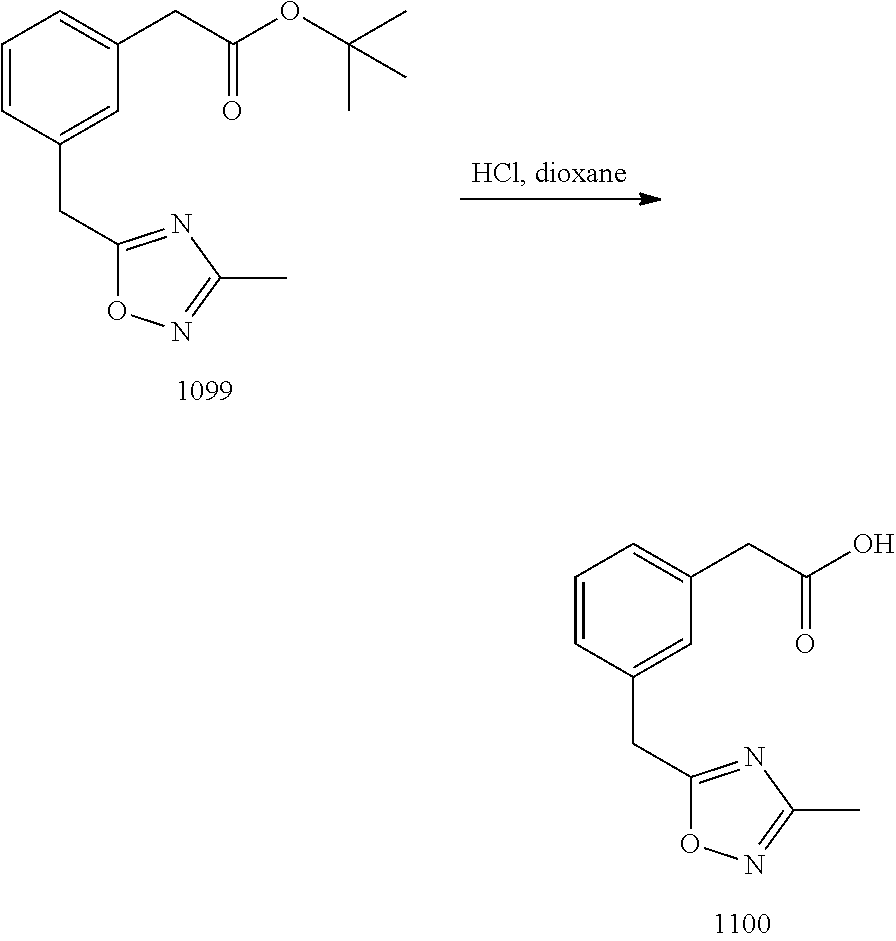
C1=CC(CC2=NC(C)=NO2)=CC(CC(O)=O)=C1.C1=CC(CC2=NC(C)=NO2)=CC(CC(OC(C)(C)C)=O)=C1
